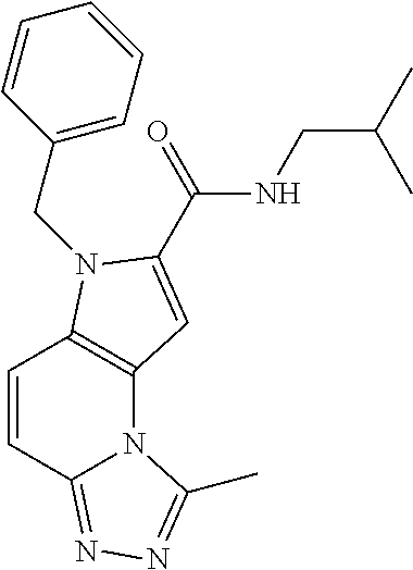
C1=CC2=NN=C(C)N2C2=C1N(CC1=CC=CC=C1)C(C(NCC(C)C)=O)=C2
